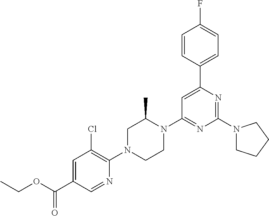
C1=C(C(OCC)=O)C=NC(N2CCN(C3=NC(N4CCCC4)=NC(C4=CC=C(F)C=C4)=C3)C(C)C2)=C1Cl
